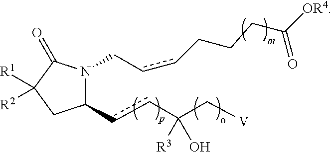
C1(ccC(C[V])([R3])O)N(CccCCCC(=O)[OR4])C(=O)C([R1])([R2])C1
